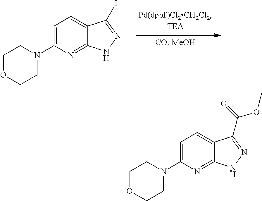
C1=C(N2CCOCC2)N=C2C(=C1)C(I)=NN2.C1=C(N2CCOCC2)N=C2C(=C1)C(C(OC)=O)=NN2
